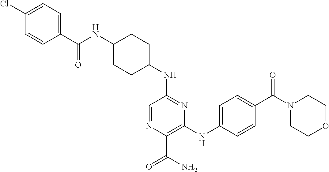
C1(C(NC2CCC(NC3=NC(NC4=CC=C(C(N5CCOCC5)=O)C=C4)=C(C(N)=O)N=C3)CC2)=O)=CC=C(Cl)C=C1
